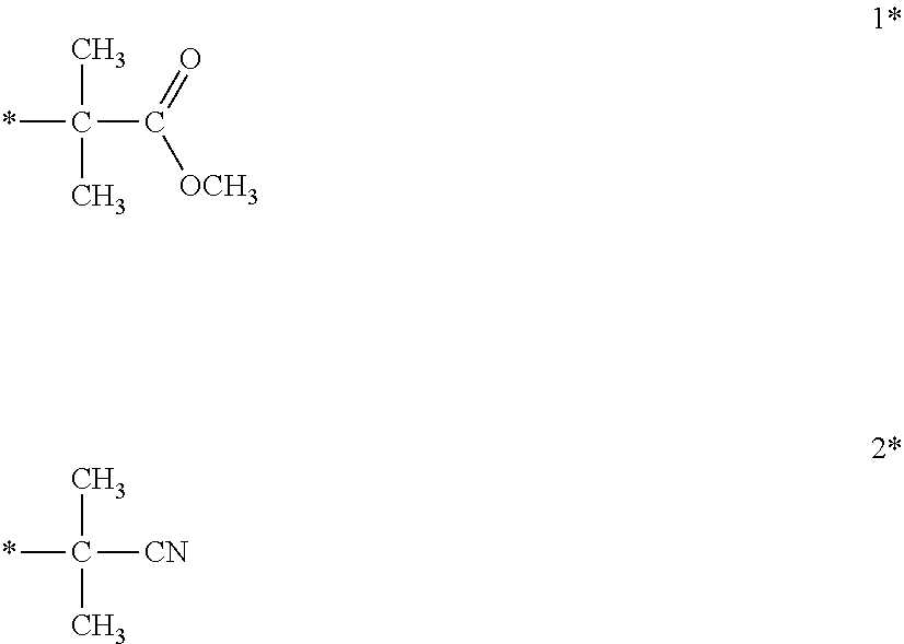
*C(C)(C)C(=O)[OCH3].*C(C)(C)[CN]
